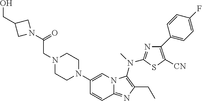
C1(N2CCN(CC(=O)N3CC(CO)C3)CC2)=CN2C(=NC(CC)=C2N(C)C2=NC(C3=CC=C(F)C=C3)=C([CN])S2)C=C1
